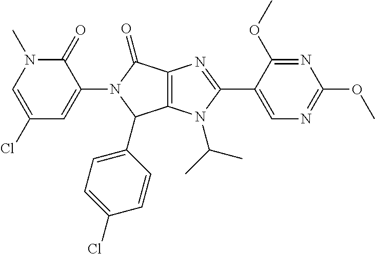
C12=C(C(C3=CC=C(Cl)C=C3)N(C3=CC(Cl)=CN(C)C3=O)C1=O)N(C(C)C)C(C1=CN=C(OC)N=C1OC)=N2
